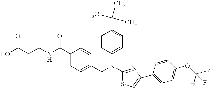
C(CCNC(C1=CC=C(CN(C2=CC=C(C(C)(C)C)C=C2)C2=NC(C3=CC=C(OC(F)(F)F)C=C3)=CS2)C=C1)=O)(O)=O
